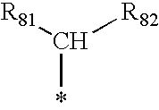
C(*)([R81])[R82]
